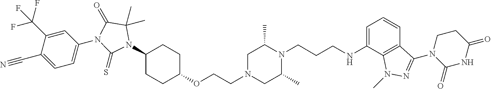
C12=C(C=CC=C1NCCCN1C(C)CN(CCOC3CCC(N4C(C)(C)C(=O)N(C5=CC=C(C#N)C(C(F)(F)F)=C5)C4=S)CC3)CC1C)C(N1CCC(=O)NC1=O)=NN2C
